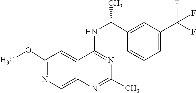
N1=C(NC(C2=CC(C(F)(F)F)=CC=C2)C)C2=CC(OC)=NC=C2N=C1C
